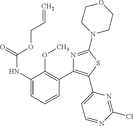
C1(NC(=O)OCC=C)=CC=CC(C2=C(C3=CC=NC(Cl)=N3)SC(N3CCOCC3)=N2)=C1OC
